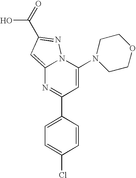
C1(C2=CC=C(Cl)C=C2)=NC2=CC(C(O)=O)=NN2C(N2CCOCC2)=C1
